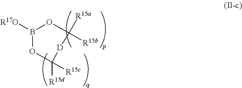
B1([R17O])OC([R15d])([R15c])[D]C([R15a])([R15b])O1
